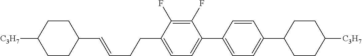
C1(C=CCCC2=CC=C(C3=CC=C(C4CCC([C3H7])CC4)C=C3)C(F)=C2F)CCC([C3H7])CC1
